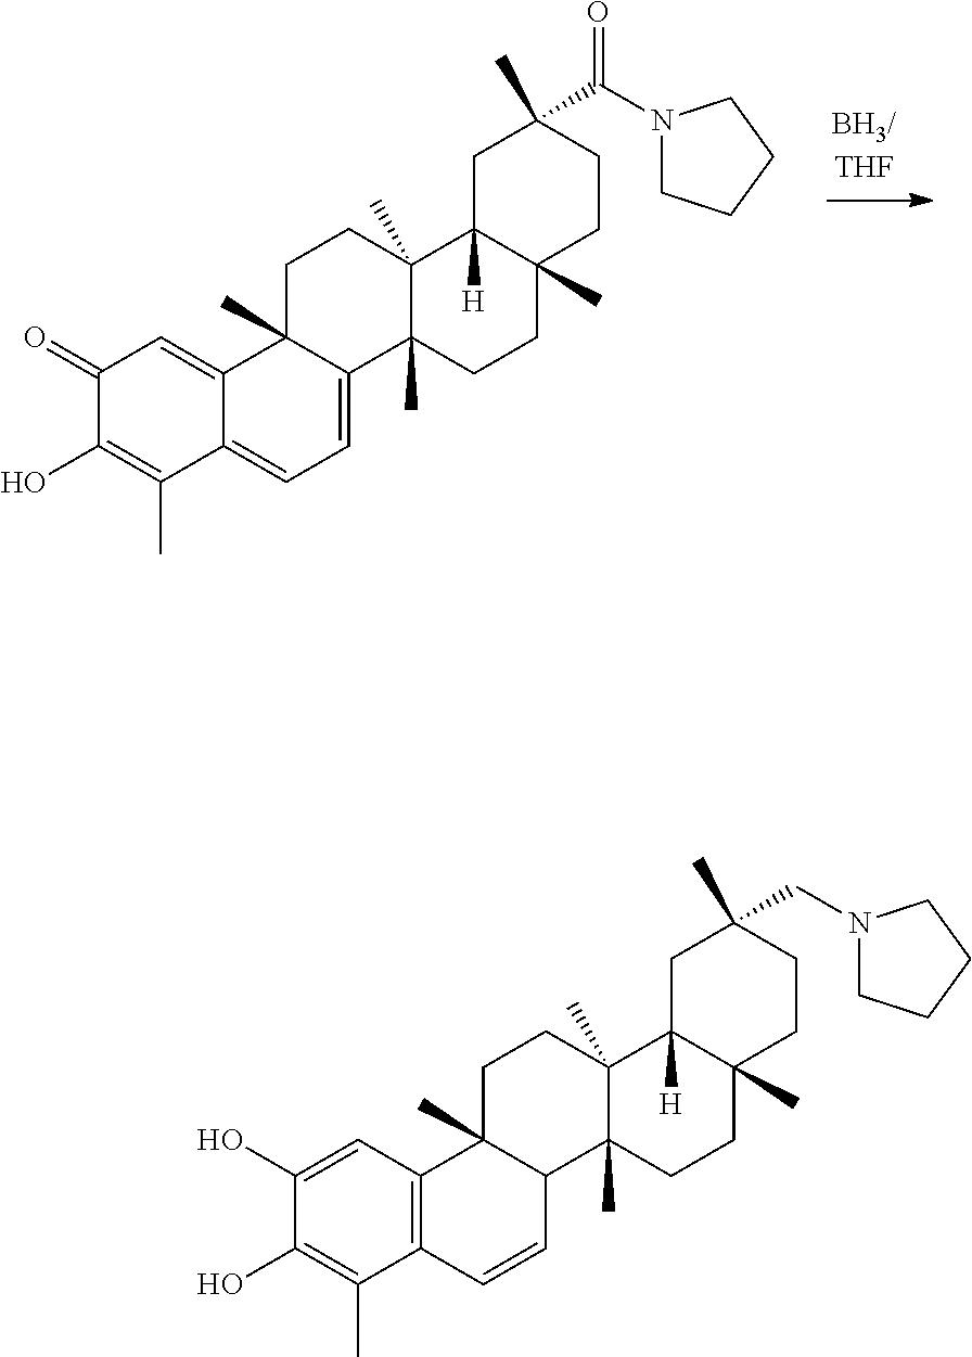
C1(=O)C(O)=C(C)C2=CC=C3C(C)(C2=C1)CCC1(C)C3(C)CCC2(C)C1([H])CC(C(N1CCCC1)=O)(C)CC2.C1(O)=CC2=C(C(C)=C1O)C=CC1C2(C)CCC2(C)C1(C)CCC1(C)C2([H])CC(CN2CCCC2)(C)CC1
